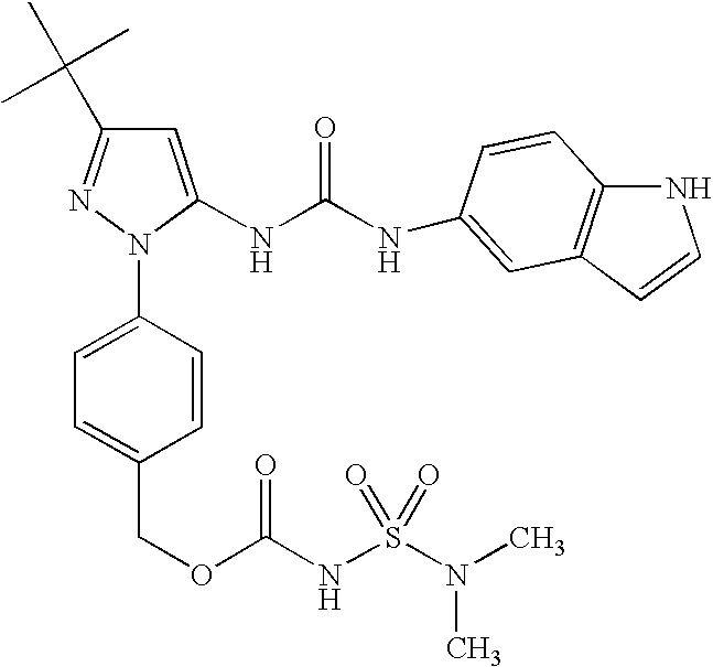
C1=C(NC(NC2=CC3=C(NC=C3)C=C2)=O)N(C2=CC=C(COC(NS(N(C)C)(=O)=O)=O)C=C2)N=C1C(C)(C)C
